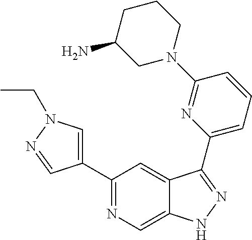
C1(C2=CN(CC)N=C2)=NC=C2C(=C1)C(C1=CC=CC(N3CCCC(N)C3)=N1)=NN2
